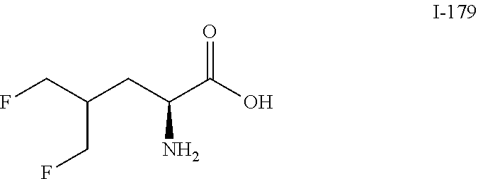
C(C(CC(C(O)=O)N)CF)F
